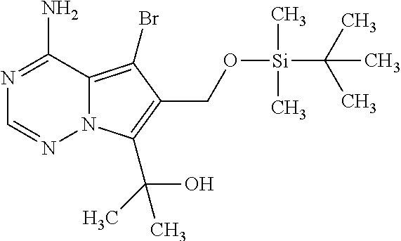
N1=C(N)C2=C(Br)C(CO[Si](C(C)(C)C)(C)C)=C(C(C)(C)O)N2N=C1
